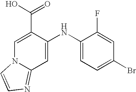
C1=C(NC2=CC=C(Br)C=C2F)C(C(O)=O)=CN2C1=NC=C2
